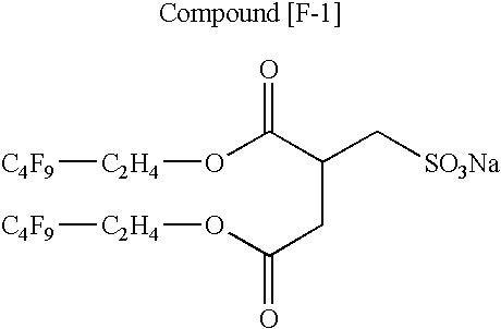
O(C(C(CC(O[C2H4][C4F9])=O)C[SO3Na])=O)[C2H4][C4F9]
